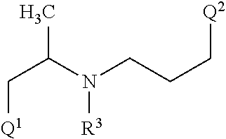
C([Q1])C(C)N(CCC[Q2])[R3]
